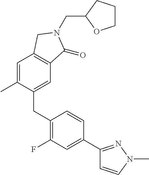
C1=C(C)C(CC2=C(F)C=C(C3=NN(C)C=C3)C=C2)=CC2=C1CN(CC1CCCO1)C2=O
